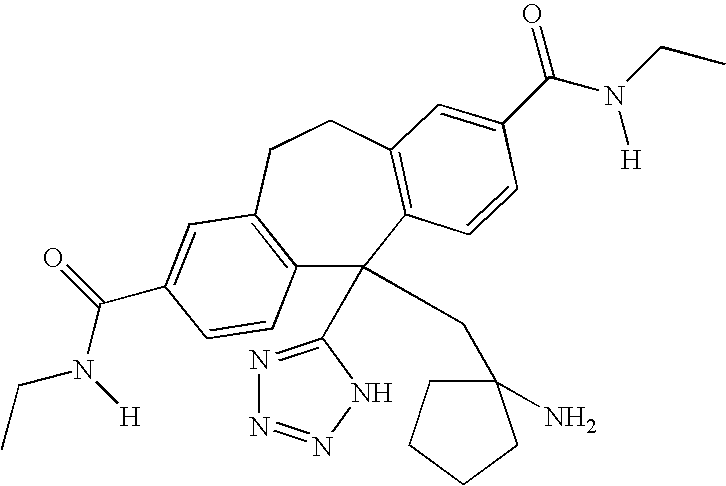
C12=C(CCC3=C(C1(C1=NN=NN1)CC1(N)CCCC1)C=CC(C(N(CC)[H])=O)=C3)C=C(C(=O)N([H])CC)C=C2
